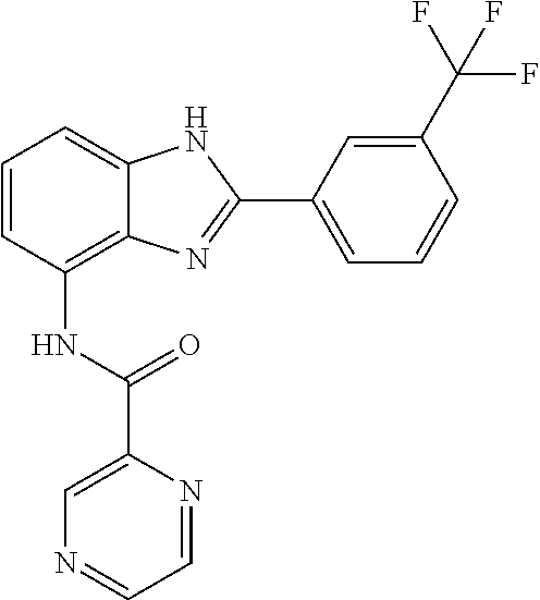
C1=CC(NC(C2=CN=CC=N2)=O)=C2C(=C1)NC(C1=CC=CC(C(F)(F)F)=C1)=N2
